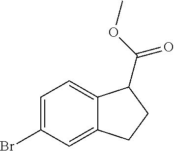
C1=C(Br)C=C2C(=C1)C(C(=O)OC)CC2
